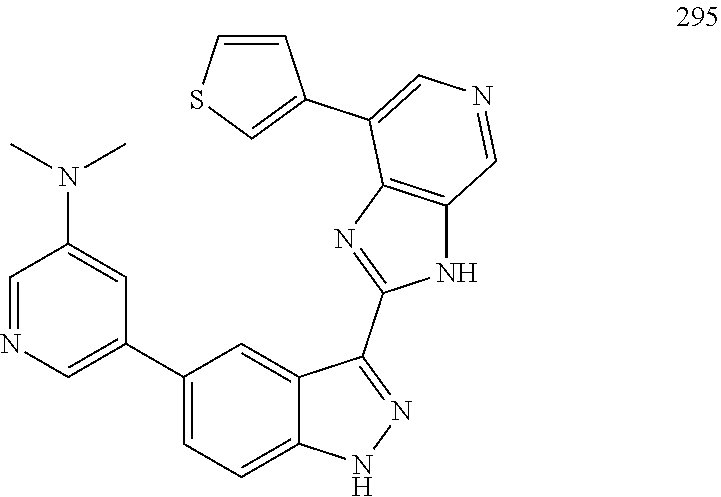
C1(N(C)C)=CC(C2=CC=C3C(=C2)C(C2=NC4=C(N2)C=NC=C4C2=CSC=C2)=NN3)=CN=C1
